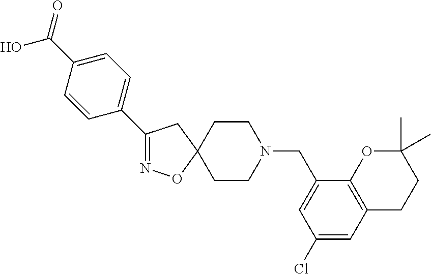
C1(C2=CC=C(C(O)=O)C=C2)=NOC2(C1)CCN(CC1=CC(Cl)=CC3=C1OC(C)(C)CC3)CC2
